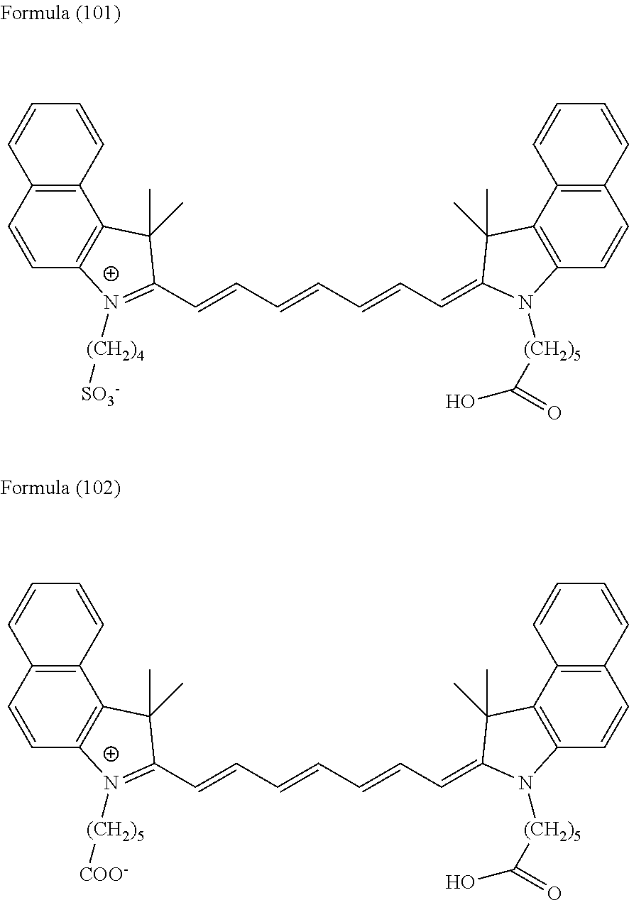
C12=C(C=CC3=C1C(C)(C)C(C=CC=CC=CC=C1C(C)(C)C4=C(C=CC5=C4C=CC=C5)N1[(CH2)5]C(O)=O)=[N+]3[(CH2)4][SO3-])C=CC=C2.C12=C(C=CC3=C1C(C)(C)C(C=CC=CC=CC=C1C(C)(C)C4=C(C=CC5=C4C=CC=C5)N1[(CH2)5]C(O)=O)=[N+]3[(CH2)5][COO-])C=CC=C2
